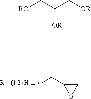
*CC1OC1.[RO]CC(C[OR])[OR]
